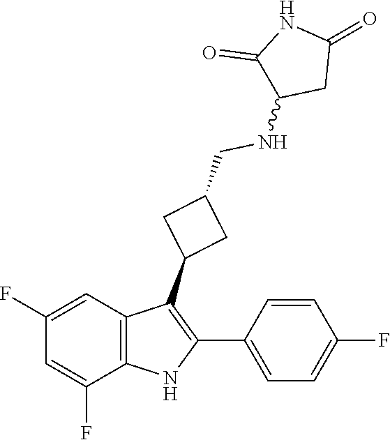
C1(C2=C(C3CC(CNC4C(=O)NC(=O)C4)C3)C3=C(N2)C(F)=CC(F)=C3)=CC=C(F)C=C1
